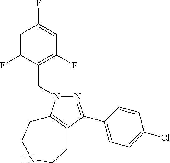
C1(C2=NN(CC3=C(F)C=C(F)C=C3F)C3=C2CCNCC3)=CC=C(Cl)C=C1
